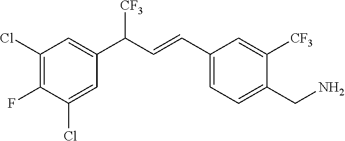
C1(Cl)=C(F)C(Cl)=CC(C(C=CC2=CC=C(CN)C([CF3])=C2)[CF3])=C1
